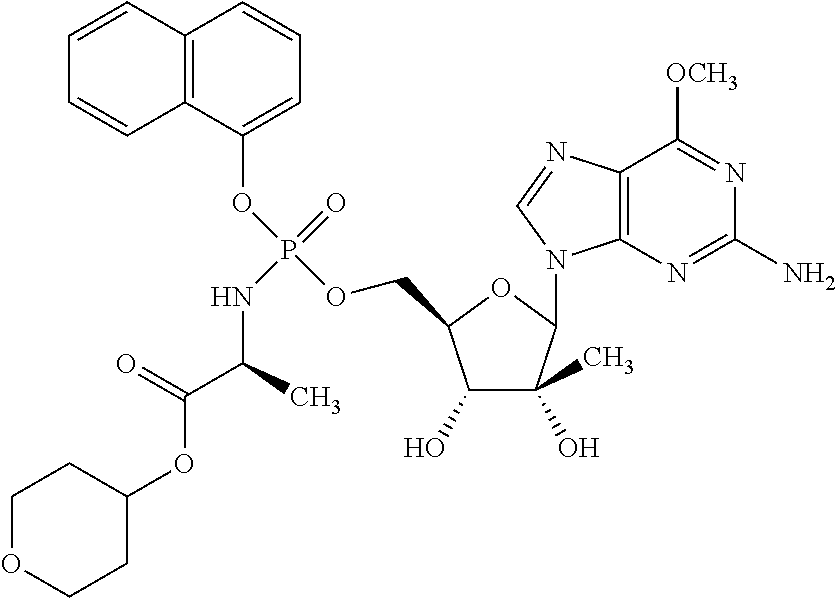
C1(O)C(C)(O)C(N2C3=C(N=C2)C([OCH3])=NC(N)=N3)OC1COP(OC1=CC=CC2=C1C=CC=C2)(=O)NC(C(OC1CCOCC1)=O)C
